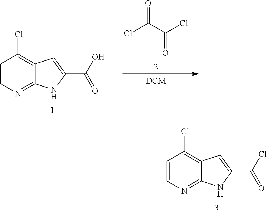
C12=NC=CC(Cl)=C1C=C(C(Cl)=O)N2.C(=O)(C(Cl)=O)Cl.C12=NC=CC(Cl)=C1C=C(C(O)=O)N2
